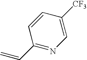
C1=CC(C=C)=NC=C1[CF3]
